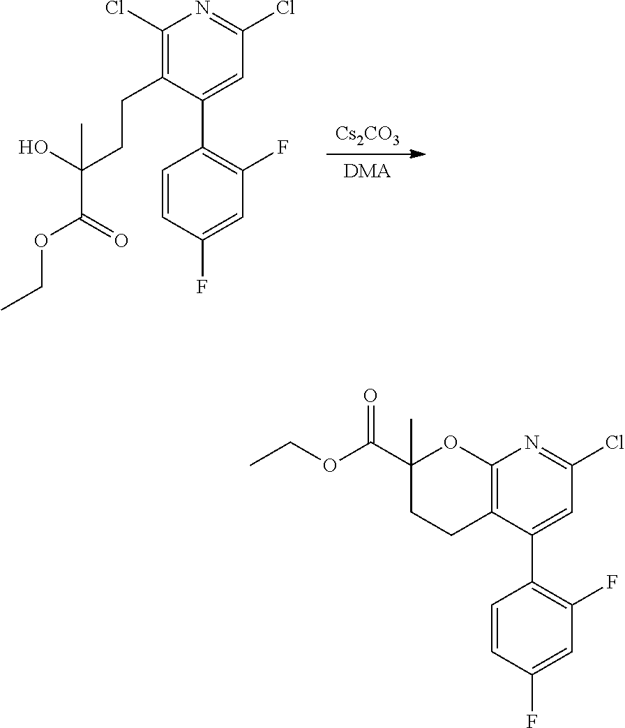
[Cs2CO3].C1(Cl)=NC(Cl)=C(CCC(C(OCC)=O)(O)C)C(C2=C(F)C=C(F)C=C2)=C1.[DMA].C1(Cl)=NC2=C(C(C3=C(F)C=C(F)C=C3)=C1)CCC(C(OCC)=O)(C)O2
